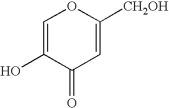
C1=C(O)C(=O)C=C([CH2OH])O1
